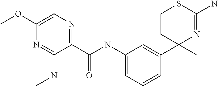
C1CC(C2=CC(NC(C3=NC=C(OC)N=C3NC)=O)=CC=C2)(C)N=C(N)S1
